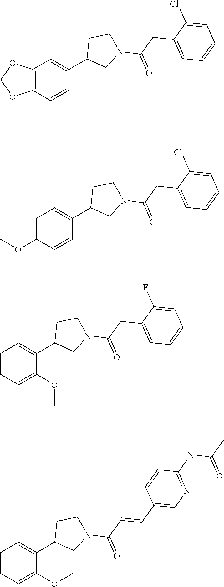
C1(C2CN(C(CC3=CC=CC=C3F)=O)CC2)=CC=CC=C1OC.C1(C2CN(C(CC3=CC=CC=C3Cl)=O)CC2)=CC2=C(C=C1)OCO2.C1(C2CN(C(C=CC3=CN=C(NC(C)=O)C=C3)=O)CC2)=CC=CC=C1OC.C1(C2CN(C(CC3=CC=CC=C3Cl)=O)CC2)=CC=C(OC)C=C1
